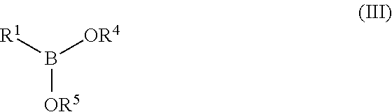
B([OR5])([R1])[OR4]
